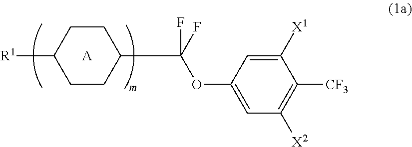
[R1]C1CCC(C(F)(OC2=CC([X2])=C([CF3])C([X1])=C2)F)CC1.[A]
